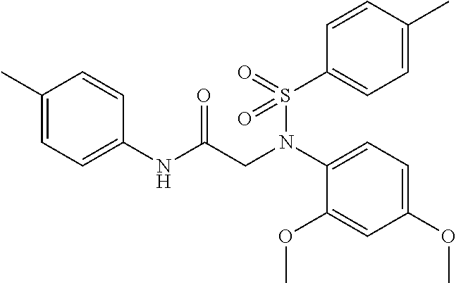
C1(C)=CC=C(NC(CN(C2=CC=C(OC)C=C2OC)S(=O)(C2=CC=C(C)C=C2)=O)=O)C=C1
